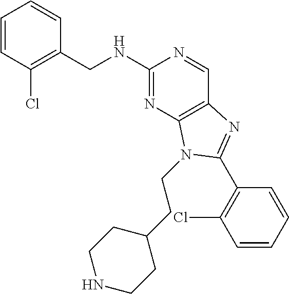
C1=CC(Cl)=C(CNC2=NC3=C(C=N2)N=C(C2=C(Cl)C=CC=C2)N3CCC2CCNCC2)C=C1
